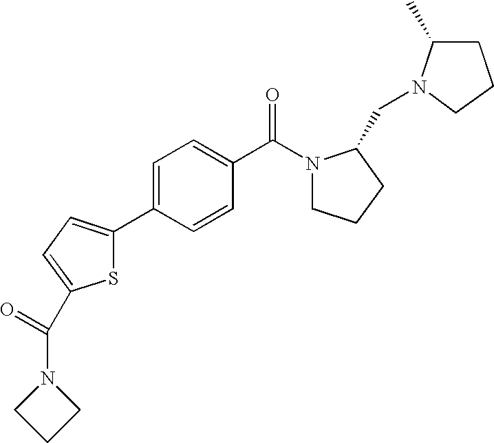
C1=CC(C2=CC=C(C(N3CCC3)=O)S2)=CC=C1C(N1CCCC1CN1C(C)CCC1)=O
